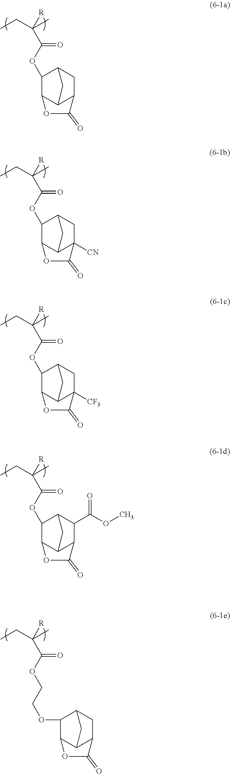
C1(OC(C([R])(CC)C)=O)C2C3C(CC1C3)C(=O)O2.C1(OC(C([R])(CC)C)=O)C2C3C([CN])(CC1C3)C(=O)O2.C1(OC(C([R])(CC)C)=O)C2C3C([CF3])(CC1C3)C(=O)O2.C1(OC(C([R])(CC)C)=O)C2C3C(C(C(OC)=O)C1C3)C(=O)O2.O(C(C([R])(CC)C)=O)CCOC1C2C3C(CC1C3)C(=O)O2
